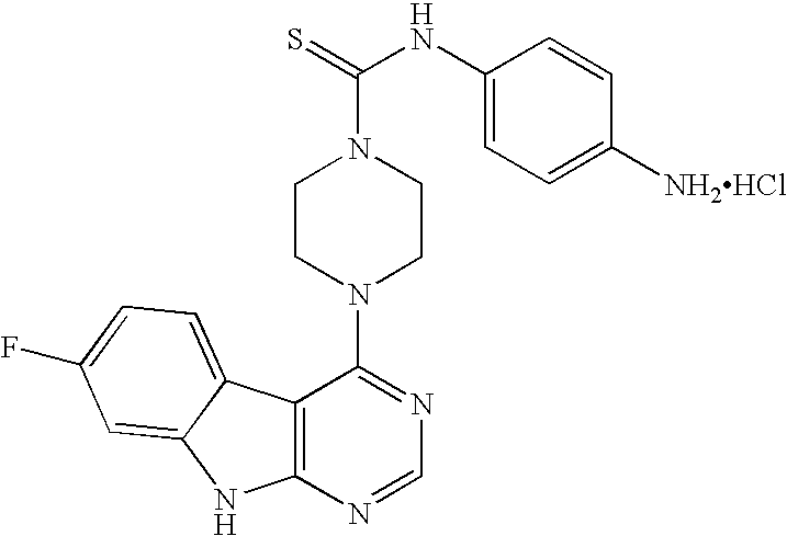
C12=C(N=CN=C1N1CCN(C(=S)NC3=CC=C([NH2HCl])C=C3)CC1)NC1=CC(F)=CC=C21
